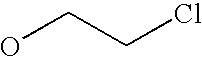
C(CCl)O
